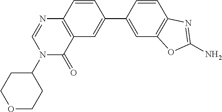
C1=CC(C2=CC3=C(C=C2)N=CN(C2CCOCC2)C3=O)=CC2=C1N=C(N)O2
